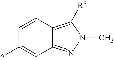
C1=CC2=C([R9])N(C)N=C2C=C1*
